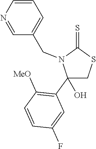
C1(C2=C([MeO])C=CC(F)=C2)(O)CSC(=S)N1CC1=CC=CN=C1
